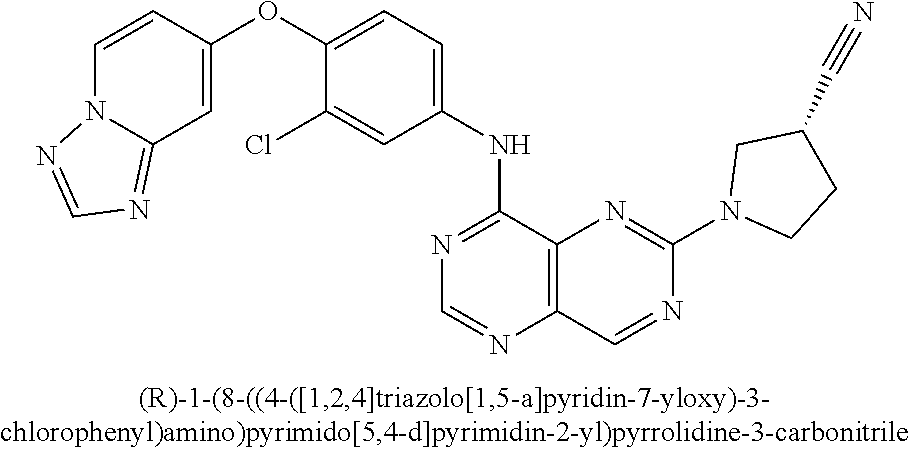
C1=CC(OC2=CC=C(NC3=NC=NC4=C3N=C(N3CCC(C#N)C3)N=C4)C=C2Cl)=CC2=NC=NN12
